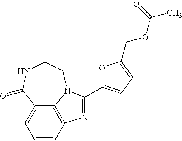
C1=CC2=C3C(=C1)C(=O)NCCN3C(C1=CC=C(COC(=O)C)O1)=N2
